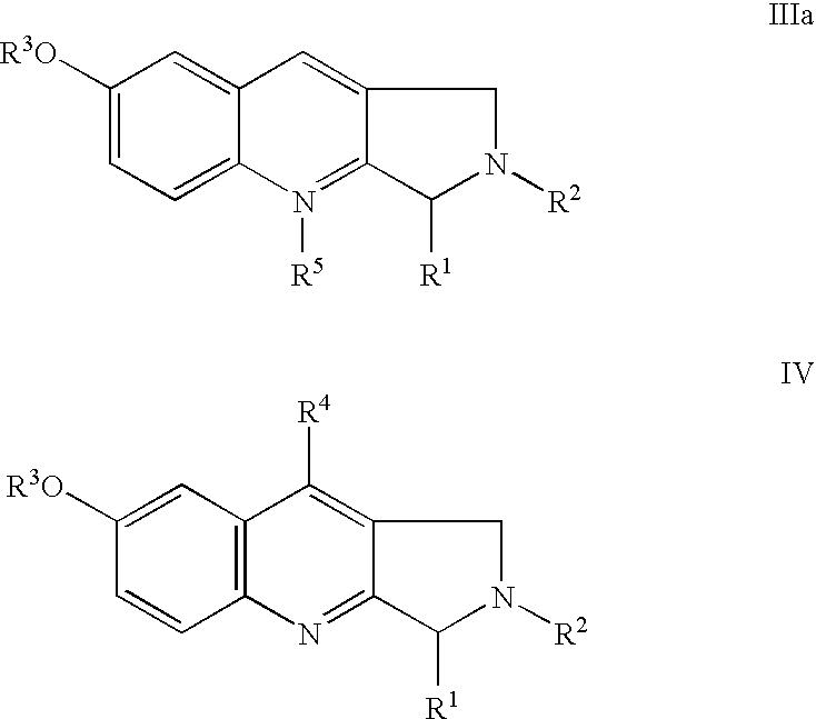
C1([R3O])=CC=C2C(=C1)C=C1C(=N2[R5])C([R1])N([R2])C1.C1([R3O])=CC2=C(C=C1)N=C1C(=C2[R4])CN([R2])C1[R1]
